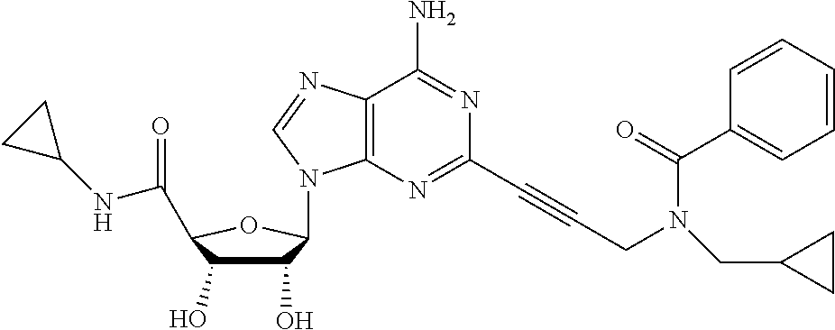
C1(O)C(O)C(C(NC2CC2)=O)OC1N1C2=C(C(N)=NC(C#CCN(C(C3=CC=CC=C3)=O)CC3CC3)=N2)N=C1
